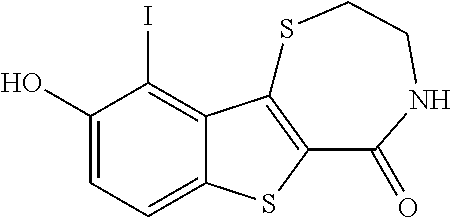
C1(O)=CC=C2C(=C1I)C1=C(S2)C(=O)NCCS1
